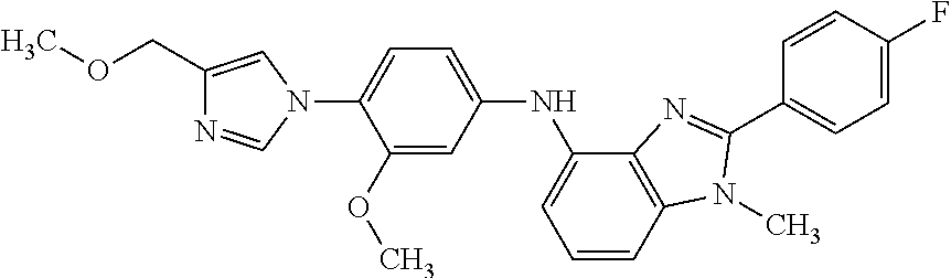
C(C1=CN(C2=CC=C(NC3=CC=CC4=C3N=C(C3=CC=C(F)C=C3)N4C)C=C2OC)C=N1)OC
